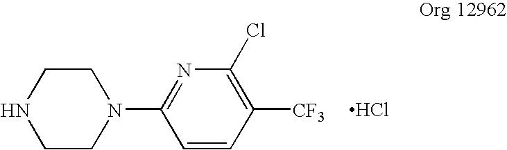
C1CN(C2=NC(Cl)=C([CF3])C=C2)CCN1.Cl
